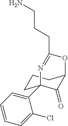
C1CC2(C3=CC=CC=C3Cl)C(=O)C(C1)OC(CCCN)=N2
